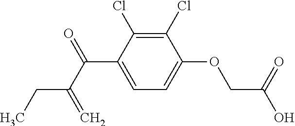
C1(Cl)=C(Cl)C(C(=O)C(CC)=C)=CC=C1OCC(O)=O
